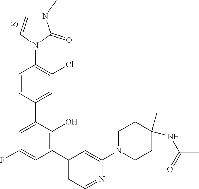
C1=CC(C2=CC(F)=CC(C3=CC=NC(N4CCC(NC(C)=O)(C)CC4)=C3)=C2O)=CC(Cl)=C1N1C(=O)N(C)C=C1
